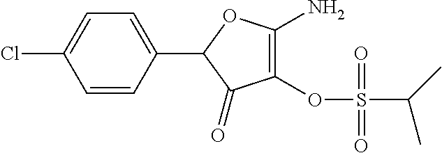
C1=CC(C2C(=O)C(OS(C(C)C)(=O)=O)=C(N)O2)=CC=C1Cl
